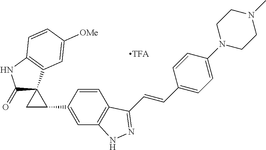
C1(=O)C2(C3=C(N1)C=CC([OMe])=C3)CC2C1=CC2=C(C=C1)C(C=CC1=CC=C(N3CCN(C)CC3)C=C1)=NN2
